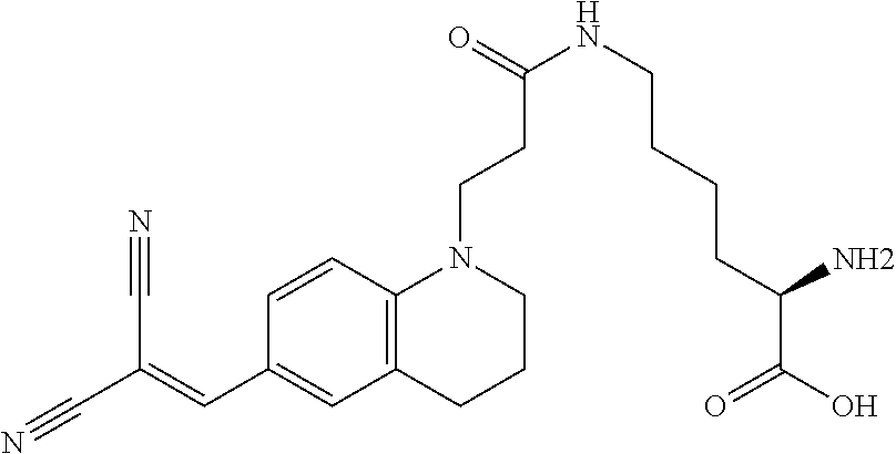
C12=C(C=CC(C=C(C#N)C#N)=C1)N(CCC(NCCCCC(C(O)=O)N)=O)CCC2
